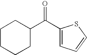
C1(C(C2=CC=CS2)=O)CCCCC1
